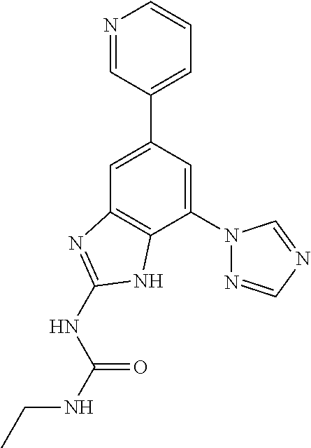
C1=C(C2=CC=CN=C2)C=C(N2N=CN=C2)C2=C1N=C(NC(NCC)=O)N2
